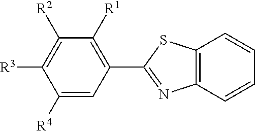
C1(C2=NC3=C(S2)C=CC=C3)=C([R1])C([R2])=C([R3])C([R4])=C1
